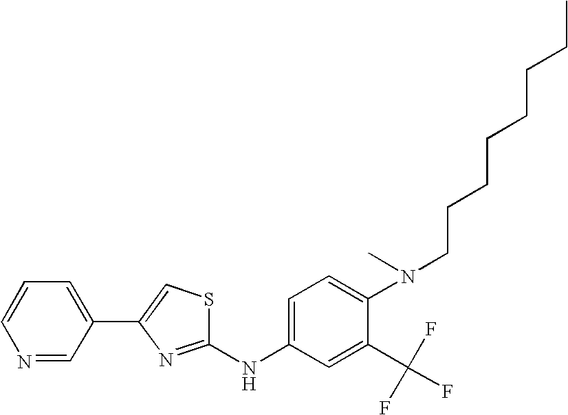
C1(C(F)(F)F)=CC(NC2=NC(C3=CC=CN=C3)=CS2)=CC=C1N(CCCCCCCC)C
